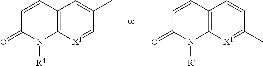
C12=C([X1]=CC(C)=C1)N([R4])C(=O)C=C2.C12=C([X1]=C(C)C=C1)N([R4])C(=O)C=C2
